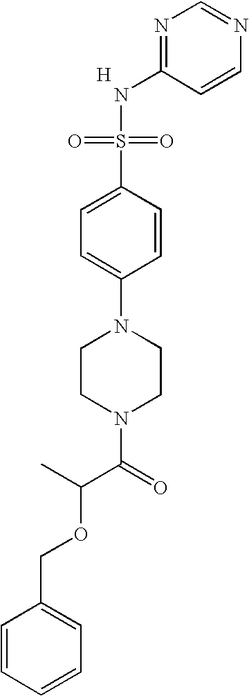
N1=C(NS(=O)(=O)C2=CC=C(N3CCN(C(=O)C(OCC4=CC=CC=C4)C)CC3)C=C2)C=CN=C1.[H]
